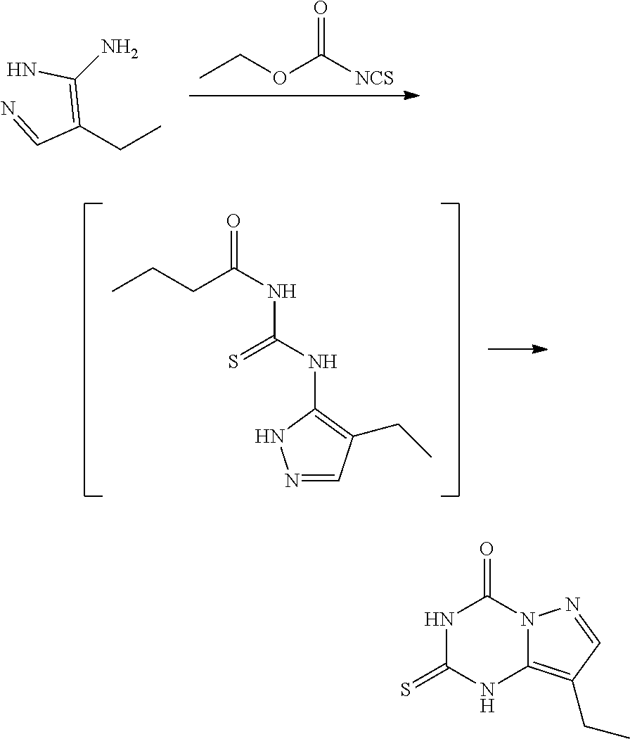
CCOC(=O)[NCS].C(C)C(=C(N)N)C=N.CCCC(NC(=S)NC1=C(CC)C=NN1)=O.N1C(=S)NC2=C(CC)C=NN2C1=O
